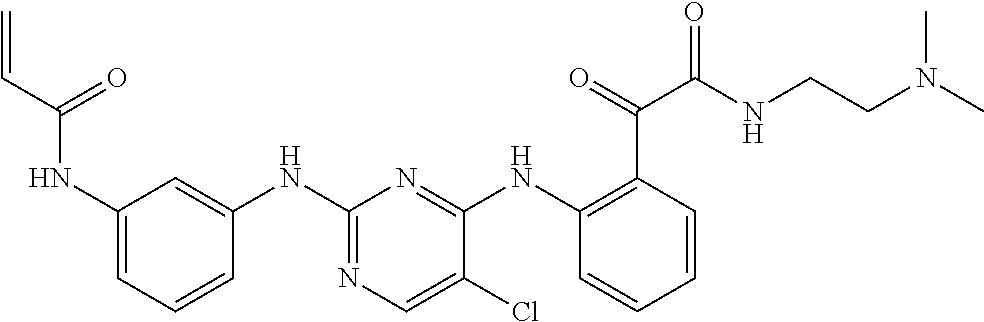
C1(NC(C=C)=O)=CC=CC(NC2=NC=C(Cl)C(NC3=C(C(=O)C(NCCN(C)C)=O)C=CC=C3)=N2)=C1
